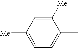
C1([Me])=CC([Me])=CC=C1C
